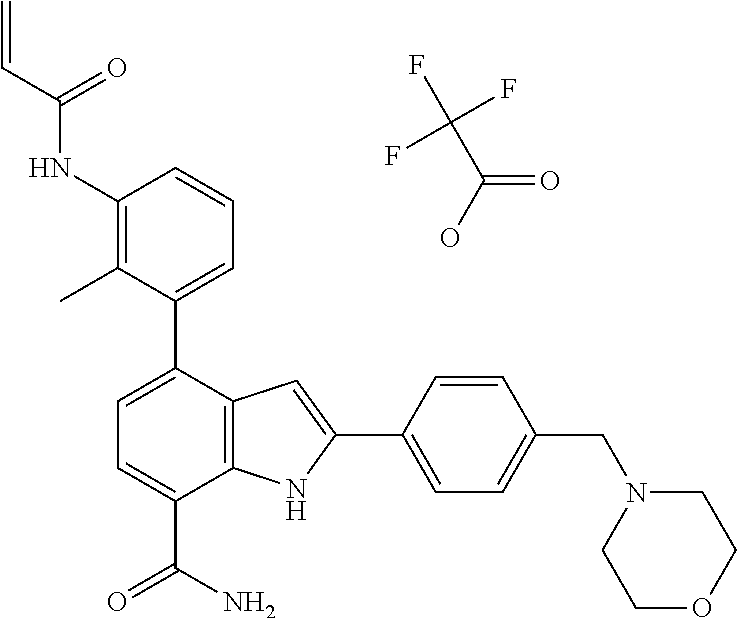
C1(NC(C=C)=O)=C(C)C(C2=CC=C(C(N)=O)C3=C2C=C(C2=CC=C(CN4CCOCC4)C=C2)N3)=CC=C1.FC(C(=O)O)(F)F
